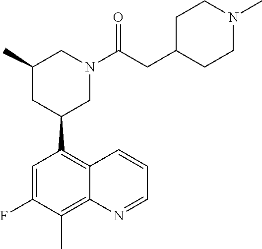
N1=CC=CC2=C(C3CC(C)CN(C(CC4CCN(C)CC4)=O)C3)C=C(F)C(C)=C12
